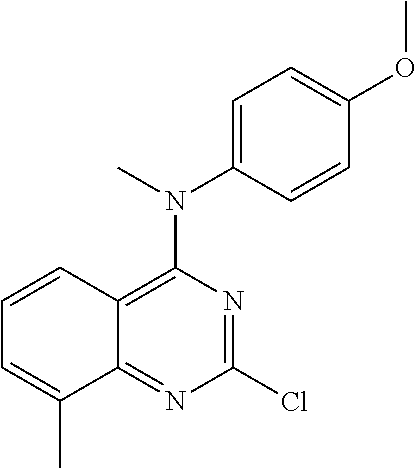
C1(Cl)=NC(N(C2=CC=C(OC)C=C2)C)=C2C(=N1)C(C)=CC=C2
